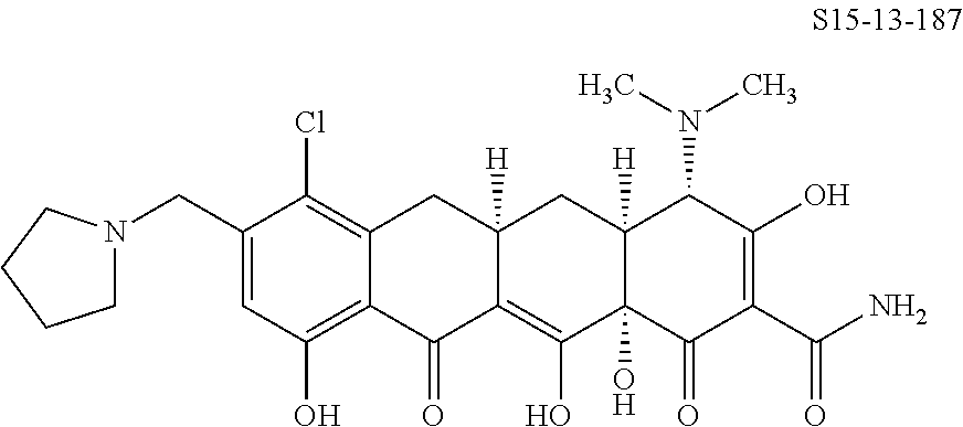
N1(CC2=CC(O)=C3C(=C2Cl)CC2([H])C(=C(O)C4(O)C([H])(C2)C(N(C)C)C(O)=C(C(N)=O)C4=O)C3=O)CCCC1
